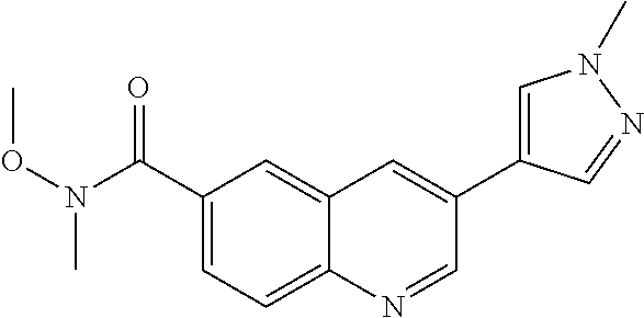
O(N(C(C1=CC=C2C(=C1)C=C(C1=CN(C)N=C1)C=N2)=O)C)C
